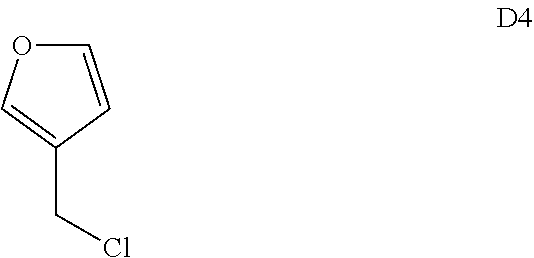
C1=CC(CCl)=CO1
